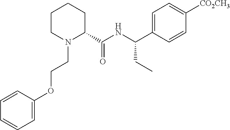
C1CN(CCOC2=CC=CC=C2)C(C(NC(C2=CC=C([CO2CH3])C=C2)CC)=O)CC1
